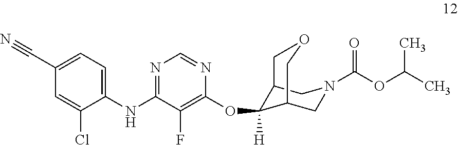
C1(C#N)=CC=C(NC2=NC=NC(OC3([H])C4CN(C(OC(C)C)=O)CC3COC4)=C2F)C(Cl)=C1
